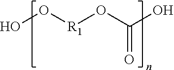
OO[R1]OC(O)=O
